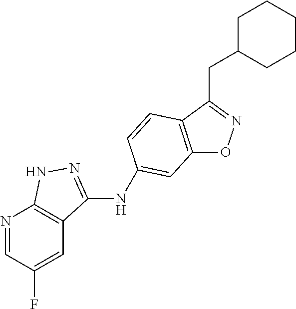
C12=C(C(CC3CCCCC3)=NO1)C=CC(NC1=NNC3=C1C=C(F)C=N3)=C2
